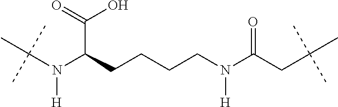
C(N(C(CCCCN(C(CC(C)(C)C)=O)[H])C(=O)O)[H])(C)(C)C
